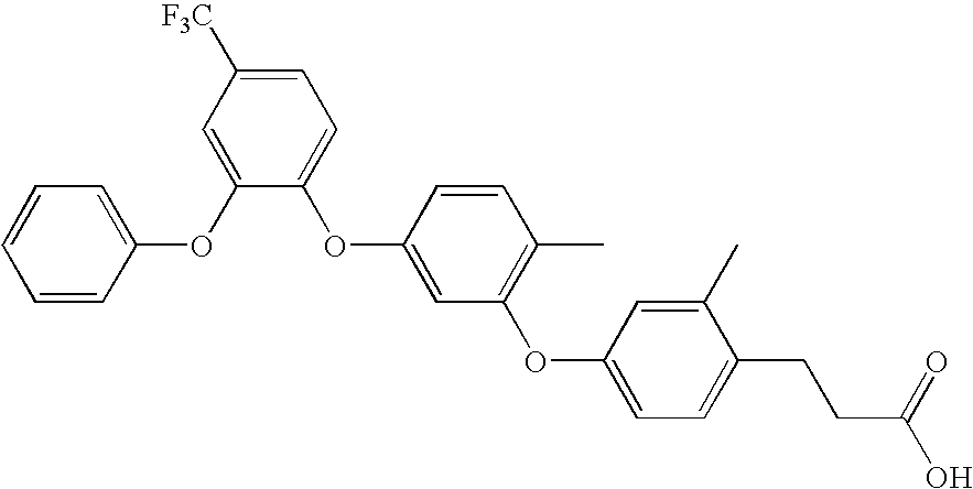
C1=CC=C(OC2=CC([F3C])=CC=C2OC2=CC(OC3=CC=C(CCC(O)=O)C(C)=C3)=C(C)C=C2)C=C1
